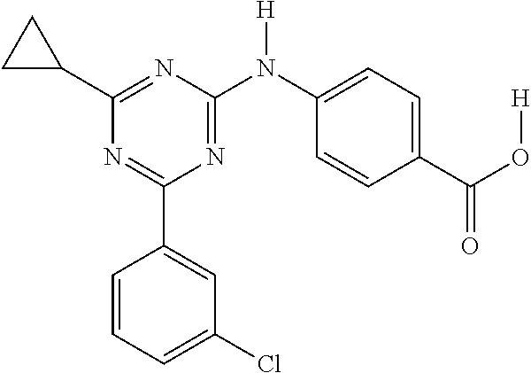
C1(C2=CC(Cl)=CC=C2)=NC(C2CC2)=NC(N(C2=CC=C(C(=O)O[H])C=C2)[H])=N1
